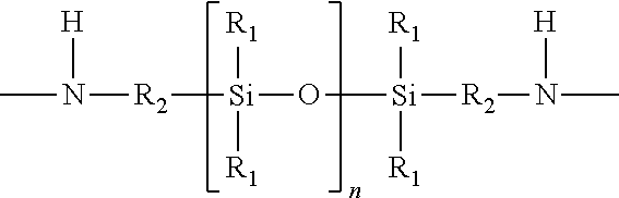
CN([R2][Si](O[Si]([R2]N(C)[H])([R1])[R1])([R1])[R1])[H]
